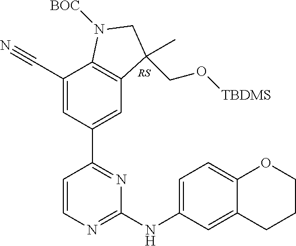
C1=CN=C(NC2=CC=C3C(=C2)CCCO3)N=C1C1=CC2=C(C(C#N)=C1)N([BOC])CC2(CO[TBDMS])C
